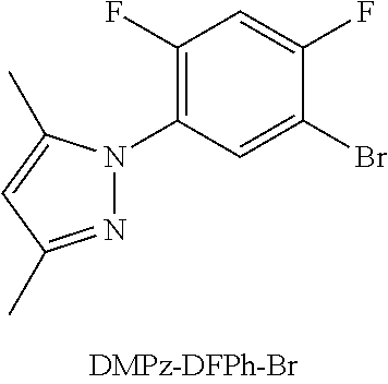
C1(Br)=CC(N2N=C(C)C=C2C)=C(F)C=C1F
